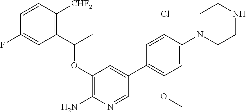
C1(OC(C2=C([CHF2])C=CC(F)=C2)C)=C(N)N=CC(C2=C(OC)C=C(N3CCNCC3)C(Cl)=C2)=C1
